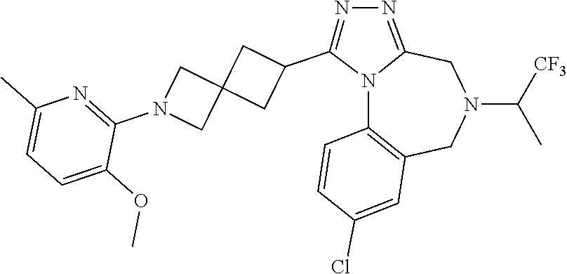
N12C3=C(CN(C([CF3])C)CC1=NN=C2C1CC2(C1)CN(C1=NC(C)=CC=C1OC)C2)C=C(Cl)C=C3
